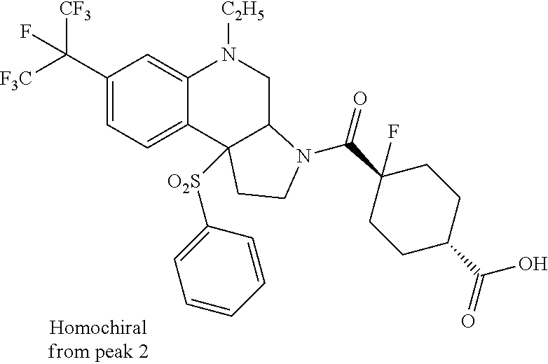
C1(C([F3C])([CF3])F)=CC=C2C(=C1)N([C2H5])CC1C2([O2S]C2=CC=CC=C2)CCN1C(=O)C1(F)CCC(C(=O)O)CC1
